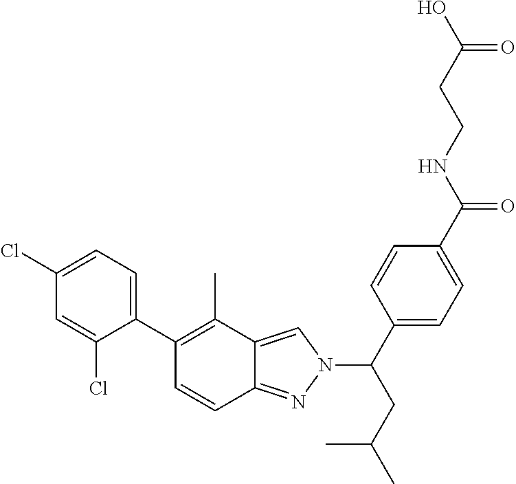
C1(Cl)=CC=C(C2=C(C)C3=CN(C(C4=CC=C(C(NCCC(O)=O)=O)C=C4)CC(C)C)N=C3C=C2)C(Cl)=C1
